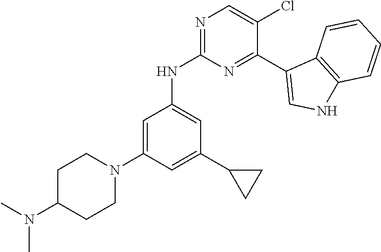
N1=C(NC2=CC(C3CC3)=CC(N3CCC(N(C)C)CC3)=C2)N=C(C2=CNC3=C2C=CC=C3)C(Cl)=C1
